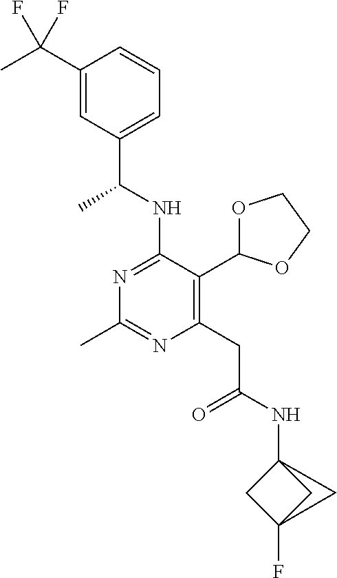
N1=C(NC(C)C2=CC=CC(C(C)(F)F)=C2)C(C2OCCO2)=C(CC(=O)NC23CC(F)(C2)C3)N=C1C
